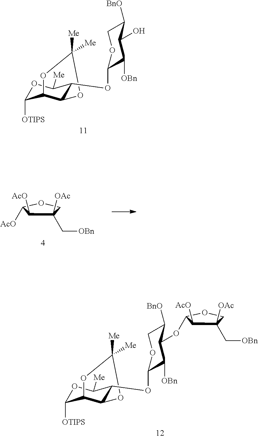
O1C([OTIPS])C2C(C(OC3C([OBn])C(O)C([BnO])CO3)C1[Me])OC([Me])([Me])O2.C1(C[OBn])([OAc])C([AcO])C([AcO])OC1.O1C([OTIPS])C2C(C(OC3C([OBn])C(OC4C([AcO])C(C[OBn])([OAc])CO4)C([BnO])CO3)C1[Me])OC([Me])([Me])O2
